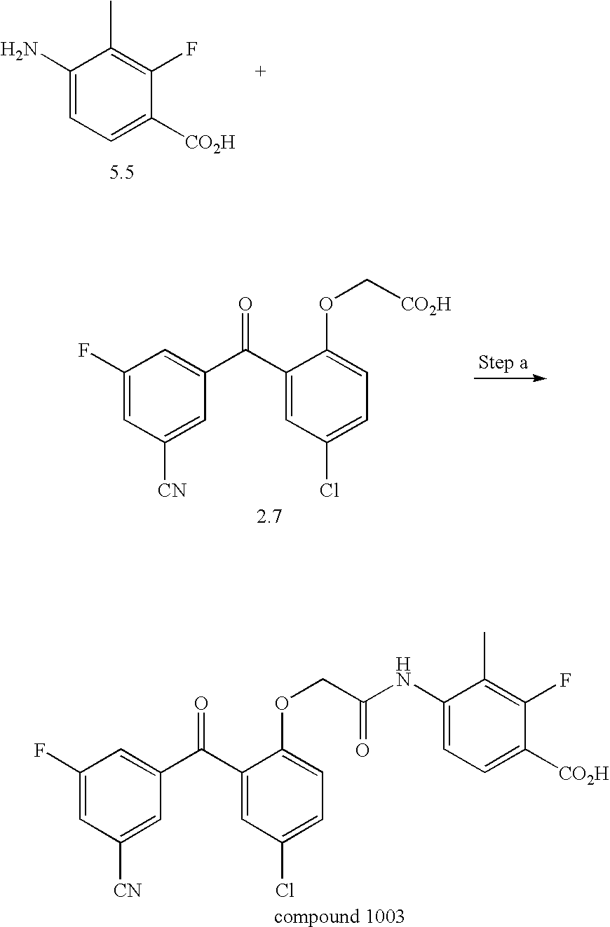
C1(N)=CC=C([CO2H])C(F)=C1C.C1(C(C2=CC(F)=CC([CN])=C2)=O)=CC(Cl)=CC=C1OC[CO2H].C1(NC(COC2=CC=C(Cl)C=C2C(C2=CC(F)=CC([CN])=C2)=O)=O)=CC=C([CO2H])C(F)=C1C
